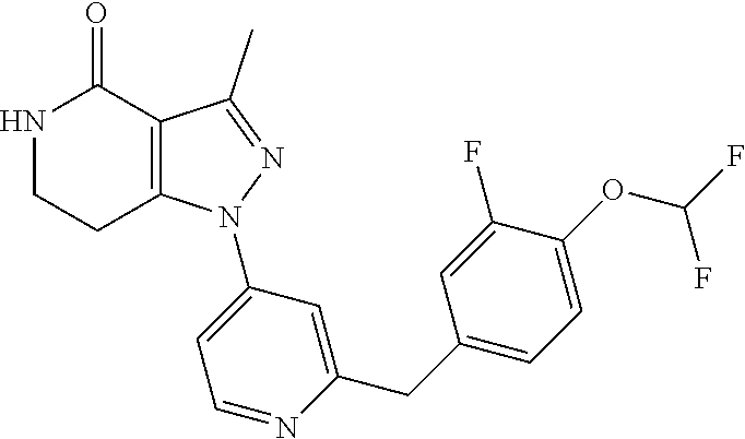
C12=C(C(C)=NN1C1=CC=NC(CC3=CC=C(OC(F)F)C(F)=C3)=C1)C(=O)NCC2
